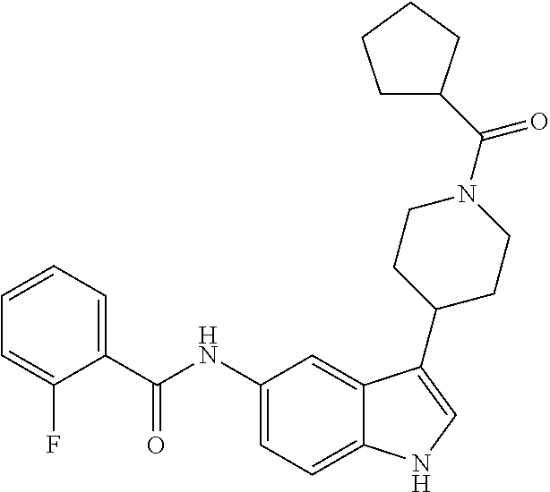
C1=CC=C(C(NC2=CC=C3C(=C2)C(C2CCN(C(C4CCCC4)=O)CC2)=CN3)=O)C(F)=C1
